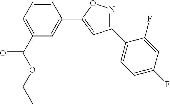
C1(C2=CC=C(F)C=C2F)=NOC(C2=CC(C(=O)OCC)=CC=C2)=C1
